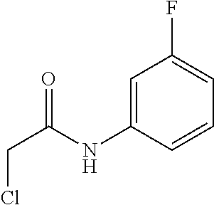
C1=C(NC(CCl)=O)C=CC=C1F
